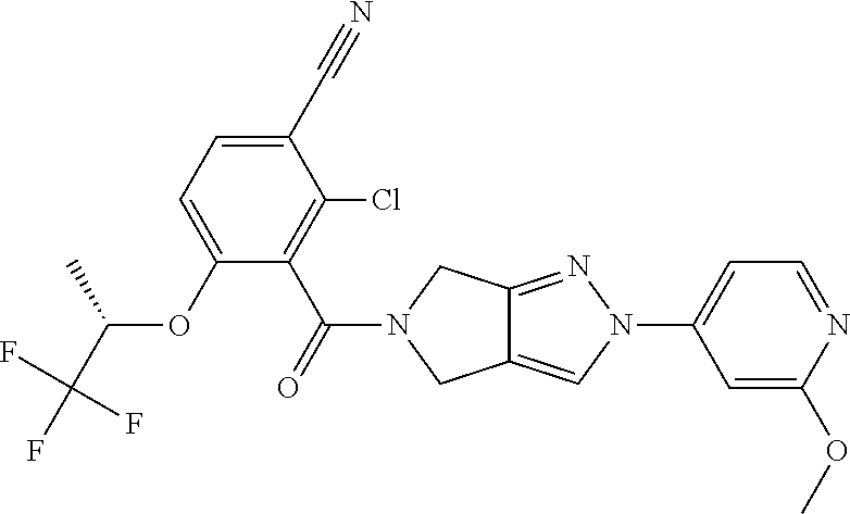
C1(C#N)=CC=C(OC(C)C(F)(F)F)C(C(=O)N2CC3=CN(C4=CC=NC(OC)=C4)N=C3C2)=C1Cl
